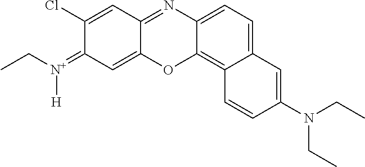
CCN(C1=CC2=CC=C3N=C4C=C(Cl)C(=[N+]([H])CC)C=C4OC3=C2C=C1)CC
